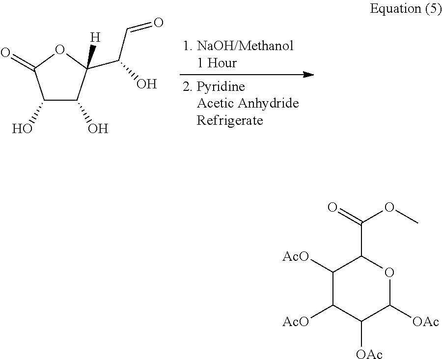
C1(O)C(O)C([H])(C(O)C=O)OC1=O.C1([AcO])C([AcO])C([OAc])C([OAc])OC1C(OC)=O
